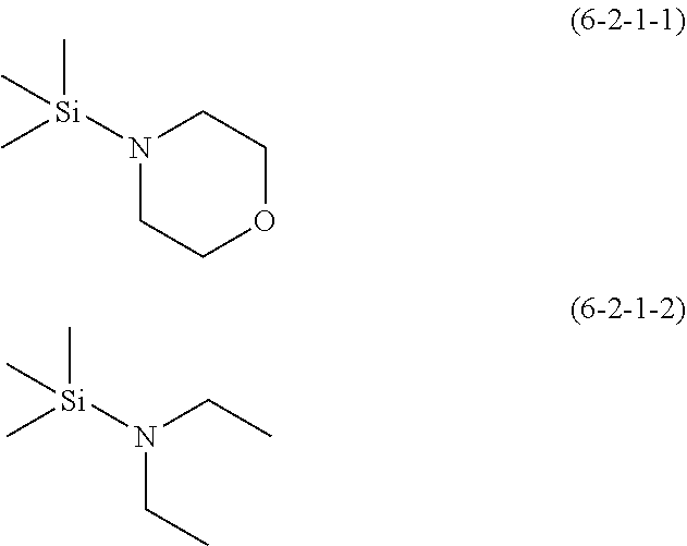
N1([Si](C)(C)C)CCOCC1.N(CC)(CC)[Si](C)(C)C
